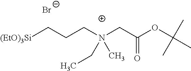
[(EtO)3Si]CCCN(CC(OC(C)(C)C)=O)(C)CC.[Br-]
